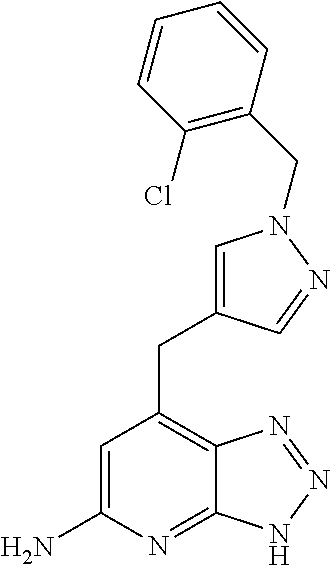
C1=C(N)N=C2C(=C1CC1=CN(CC3=C(Cl)C=CC=C3)N=C1)N=NN2
